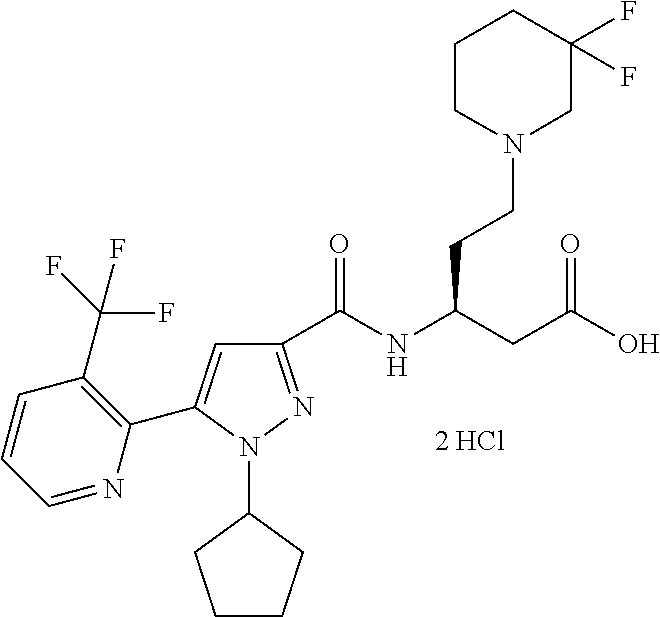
C1(C(NC(CC(O)=O)CCN2CC(F)(F)CCC2)=O)=NN(C2CCCC2)C(C2=C(C(F)(F)F)C=CC=N2)=C1.[2 HCl]
